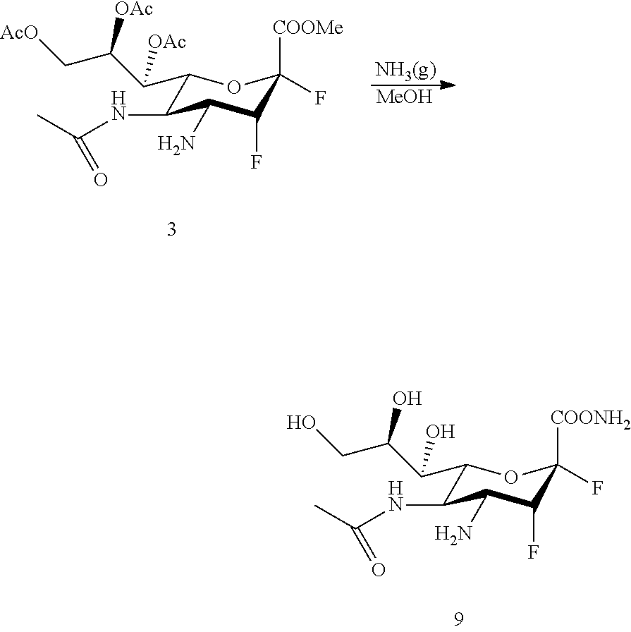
[NH3(g)].C1(C(C(C[AcO])[OAc])[OAc])C(NC(C)=O)C(N)C(F)C([COOMe])(F)O1.[MeOH].C1(C(C(CO)O)O)C(NC(C)=O)C(N)C(F)C([COONH2])(F)O1
